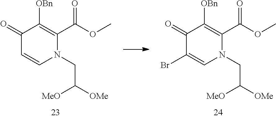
C1(=O)C=CN(CC([MeO])[OMe])C(C(OC)=O)=C1[OBn].C1(=O)C(Br)=CN(CC([MeO])[OMe])C(C(OC)=O)=C1[OBn]
